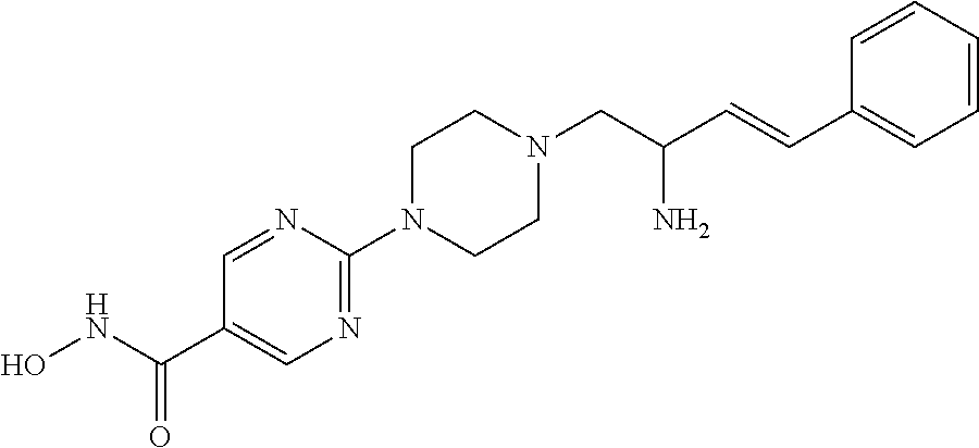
N1=C(N2CCN(CC(C=CC3=CC=CC=C3)N)CC2)N=CC(C(NO)=O)=C1
